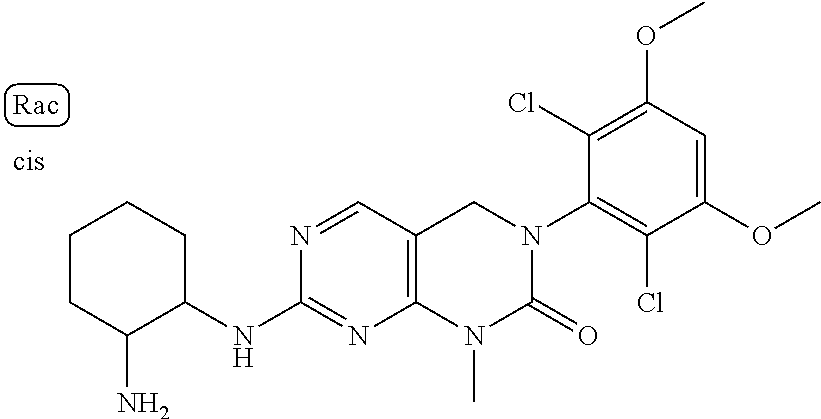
N1=CC2=C(N=C1NC1CCCCC1N)N(C)C(=O)N(C1=C(Cl)C(OC)=CC(OC)=C1Cl)C2
